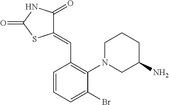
C1(=CC2=C(N3CCCC(N)C3)C(Br)=CC=C2)C(=O)NC(=O)S1
